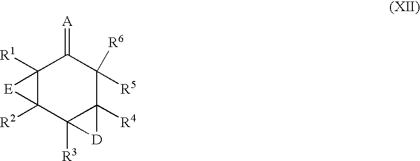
C12([R1])C([R2])(C3([R3])C([R4])(C([R5])([R6])C1=[A])[D]3)[E]2
